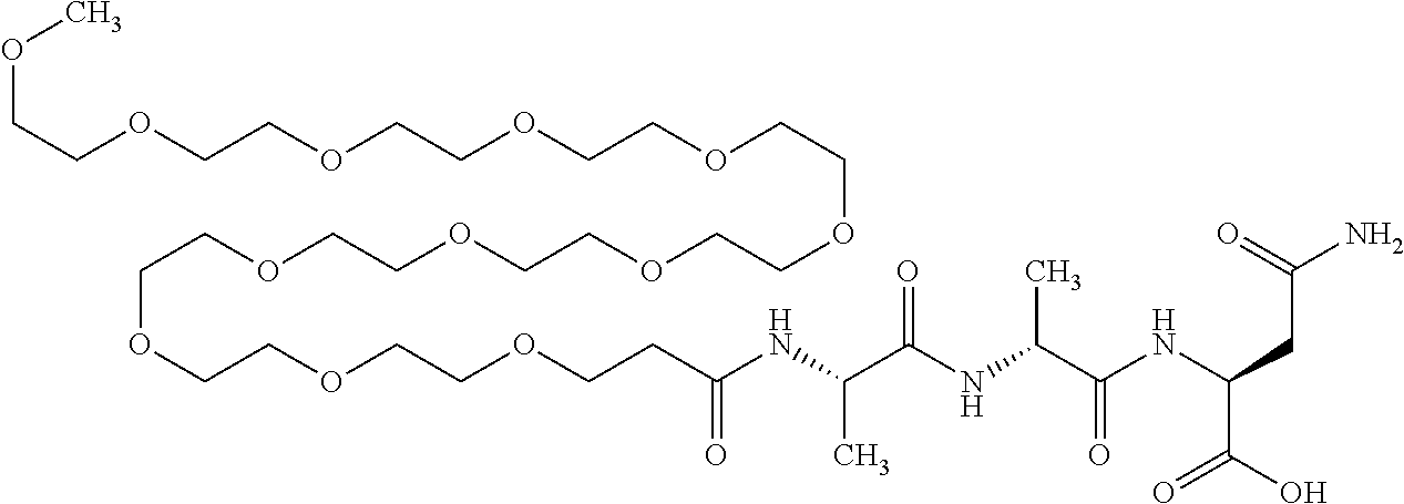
C(COCCOCCC(NC(C(NC(C(NC(CC(N)=O)C(O)=O)=O)C)=O)C)=O)OCCOCCOCCOCCOCCOCCOCCOCCOCCOC
